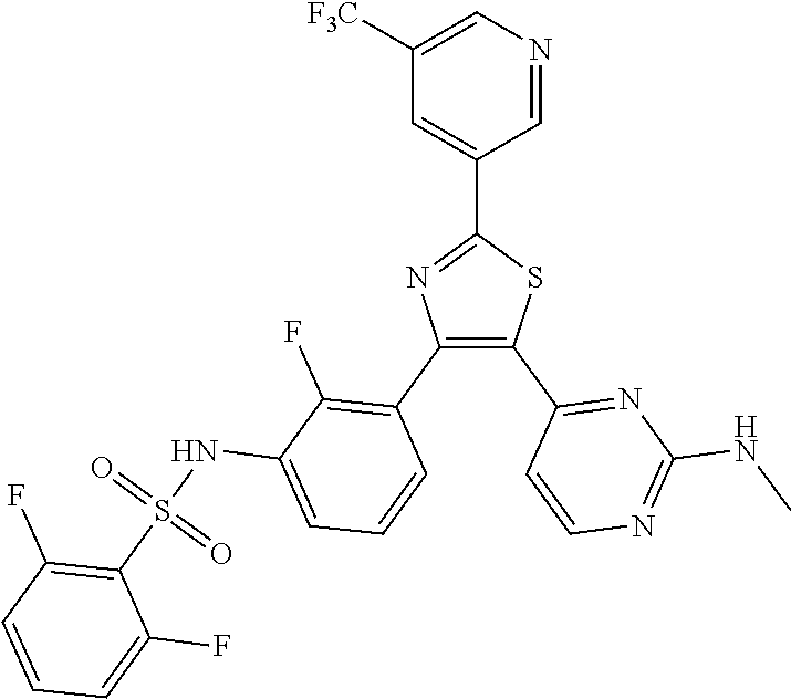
C1=NC=C([F3C])C=C1C1=NC(C2=C(F)C(NS(C3=C(F)C=CC=C3F)(=O)=O)=CC=C2)=C(C2=NC(NC)=NC=C2)S1
